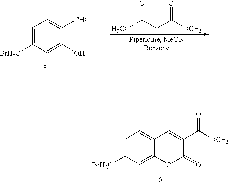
C1=C([BrH2C])C=C(O)C([CHO])=C1.C([H3CO])(CC([OCH3])=O)=O.C1=C([BrH2C])C=C2C(=C1)C=C(C([OCH3])=O)C(=O)O2
